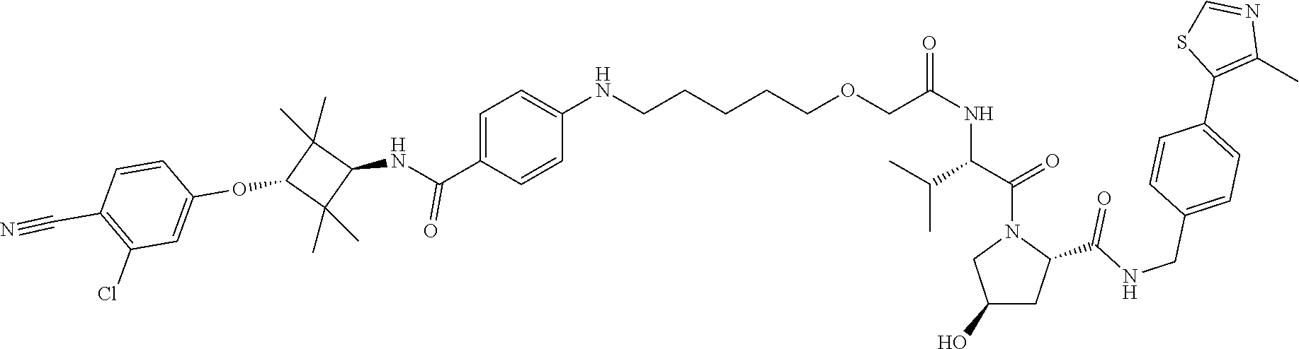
C1(Cl)=C(C#N)C=CC(OC2C(C)(C)C(NC(C3=CC=C(NCCCCCOCC(NC(C(=O)N4CC(O)CC4C(NCC4=CC=C(C5=C(C)N=CS5)C=C4)=O)C(C)C)=O)C=C3)=O)C2(C)C)=C1
